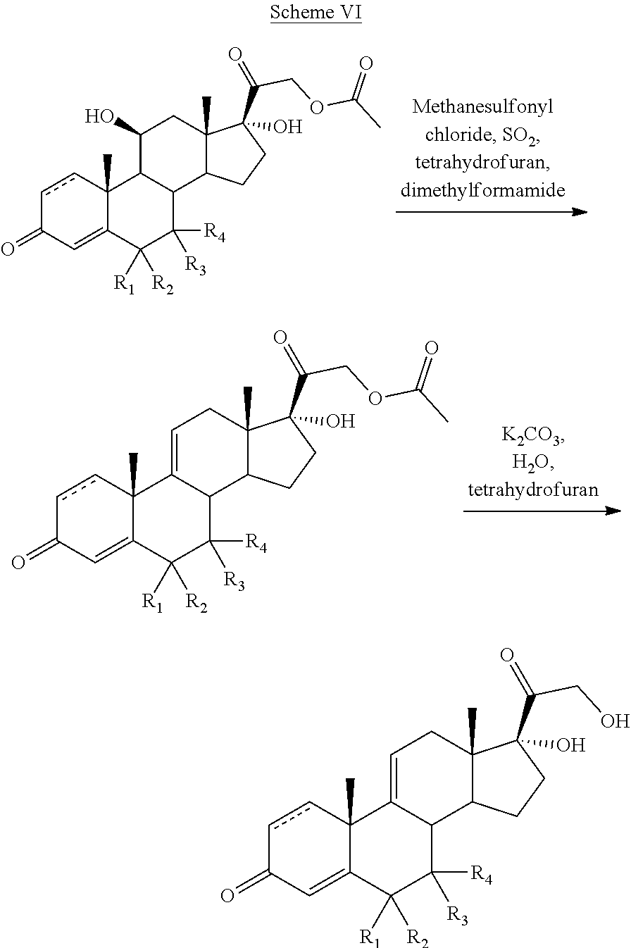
C1=C2C([R2])([R1])C([R4])([R3])C3C(=CCC4(C)C(C(CO)=O)(O)CCC34)C2(C)ccC1=O.C1=C2C([R2])([R1])C([R4])([R3])C3C(C2(C)ccC1=O)C(O)CC1(C)C(C(COC(C)=O)=O)(O)CCC31.C1=C2C([R2])([R1])C([R4])([R3])C3C(=CCC4(C)C(C(COC(C)=O)=O)(O)CCC34)C2(C)ccC1=O
